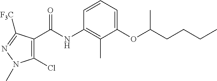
C1(OC(CCCC)C)=CC=CC(NC(=O)C2=C(Cl)N(C)N=C2[F3C])=C1C
